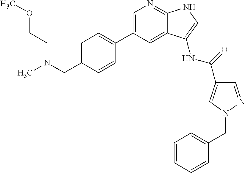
C1=C(C2=CC=C(CN(C)CCOC)C=C2)C=C2C(=N1)NC=C2NC(=O)C1=CN(CC2=CC=CC=C2)N=C1
